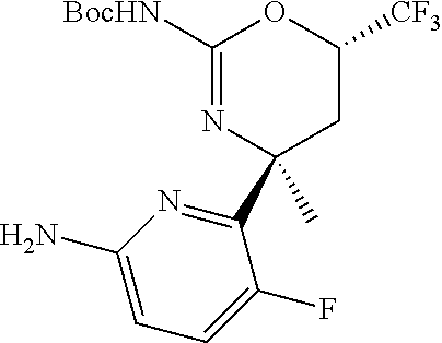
C1([BocHN])=NC(C2=NC(N)=CC=C2F)(C)CC([CF3])O1
